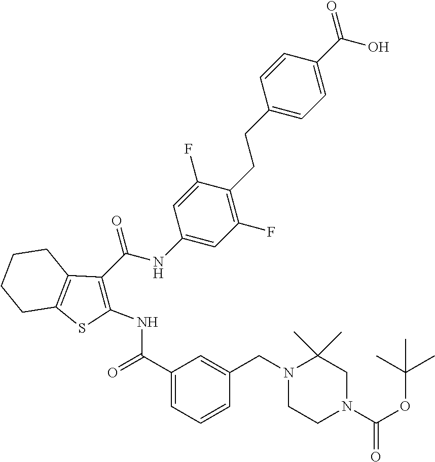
C1(CCC2=C(F)C=C(NC(=O)C3=C(NC(C4=CC=CC(CN5CCN(C(OC(C)(C)C)=O)CC5(C)C)=C4)=O)SC4=C3CCCC4)C=C2F)=CC=C(C(=O)O)C=C1
